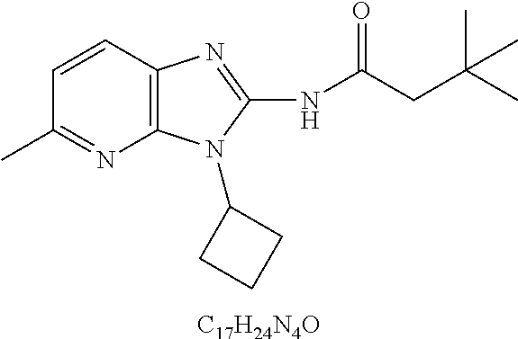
[C17H24N4O].C1=CC2=C(N=C1C)N(C1CCC1)C(NC(CC(C)(C)C)=O)=N2
